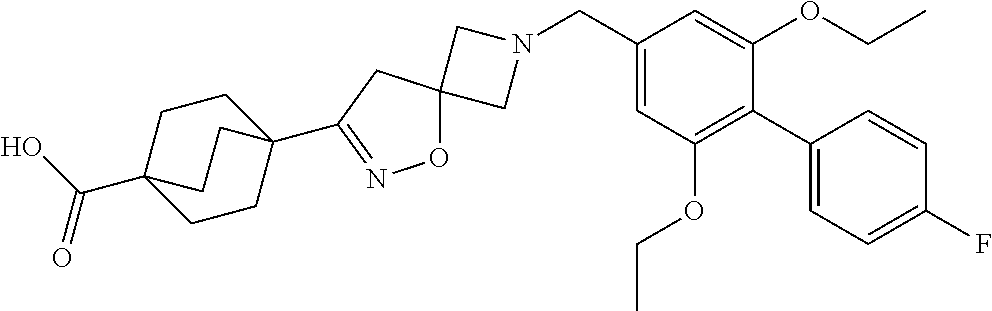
N1(CC2=CC(OCC)=C(C3=CC=C(F)C=C3)C(OCC)=C2)CC2(C1)ON=C(C13CCC(C(=O)O)(CC1)CC3)C2
